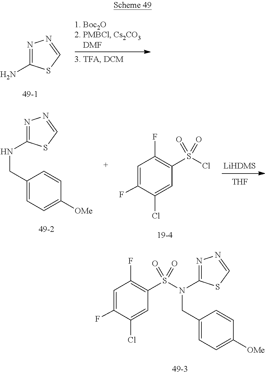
N1=C(N)SC=N1.C1(CNC2=NN=CS2)=CC=C([OMe])C=C1.C1=C(F)C(Cl)=CC(S(Cl)(=O)=O)=C1F.[THF].C1=C(F)C(Cl)=CC(S(=O)(=O)N(CC2=CC=C([OMe])C=C2)C2=NN=CS2)=C1F
